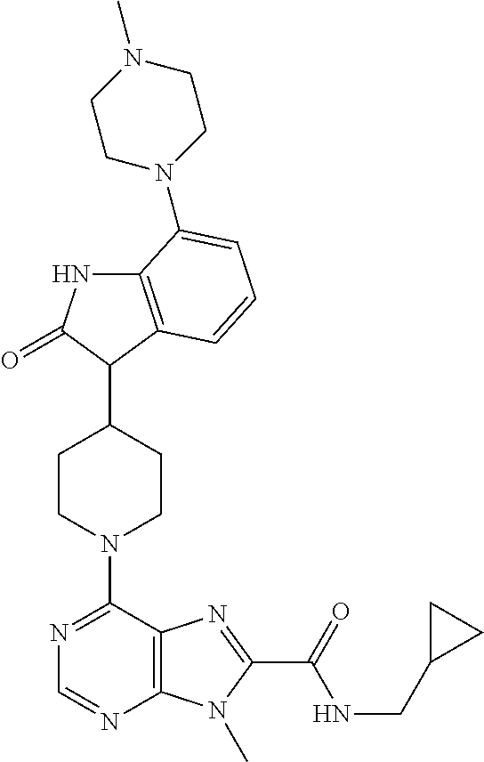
C1CN(C2=NC=NC3=C2N=C(C(=O)NCC2CC2)N3C)CCC1C1C2=C(NC1=O)C(N1CCN(C)CC1)=CC=C2
